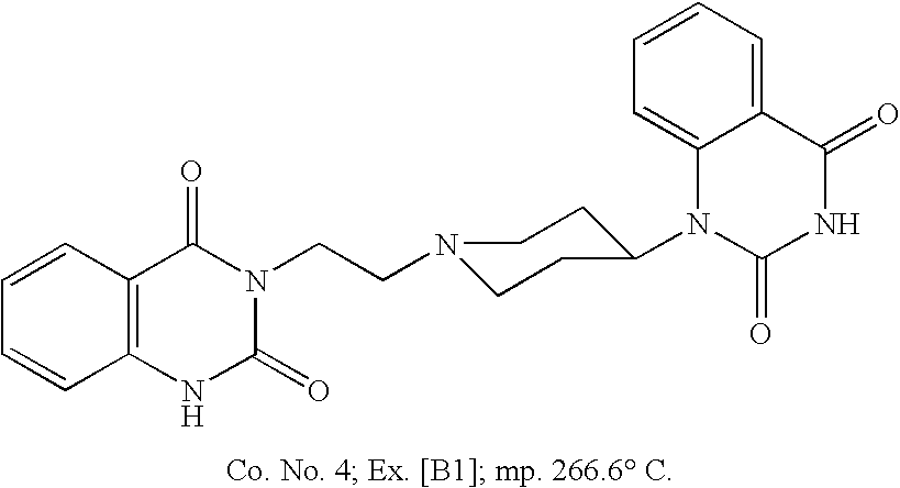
C12=CC=CC=C1C(=O)NC(=O)N2C1CCN(CCN2C(=O)C3=C(NC2=O)C=CC=C3)CC1
